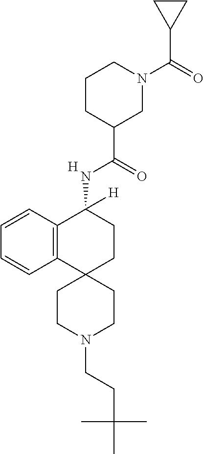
C12=C(C=CC=C1)C(NC(C1CN(C(=O)C3CC3)CCC1)=O)([H])CCC21CCN(CCC(C)(C)C)CC1.[H]
